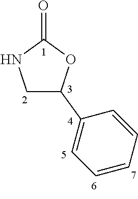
C1C(C2=CC=CC=C2)OC(=O)N1
